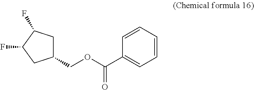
C1=CC=CC(C(OCC2CC(F)C(F)C2)=O)=C1
